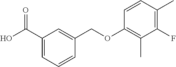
C1(C(O)=O)=CC=CC(COC2=C(C)C(F)=C(C)C=C2)=C1
